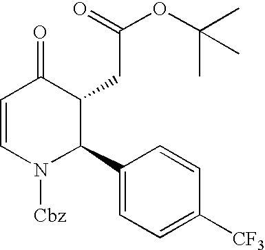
C1=CN([Cbz])C(C2=CC=C([CF3])C=C2)C(CC(OC(C)(C)C)=O)C1=O
